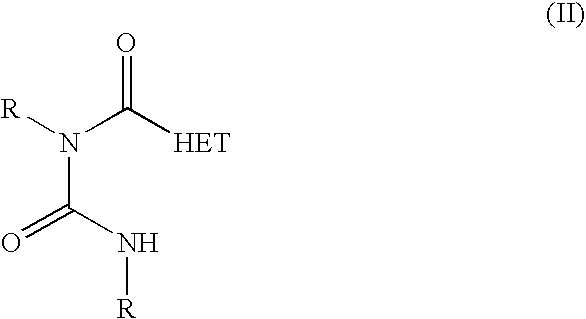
[R]N(C([HET])=O)C(N[R])=O
